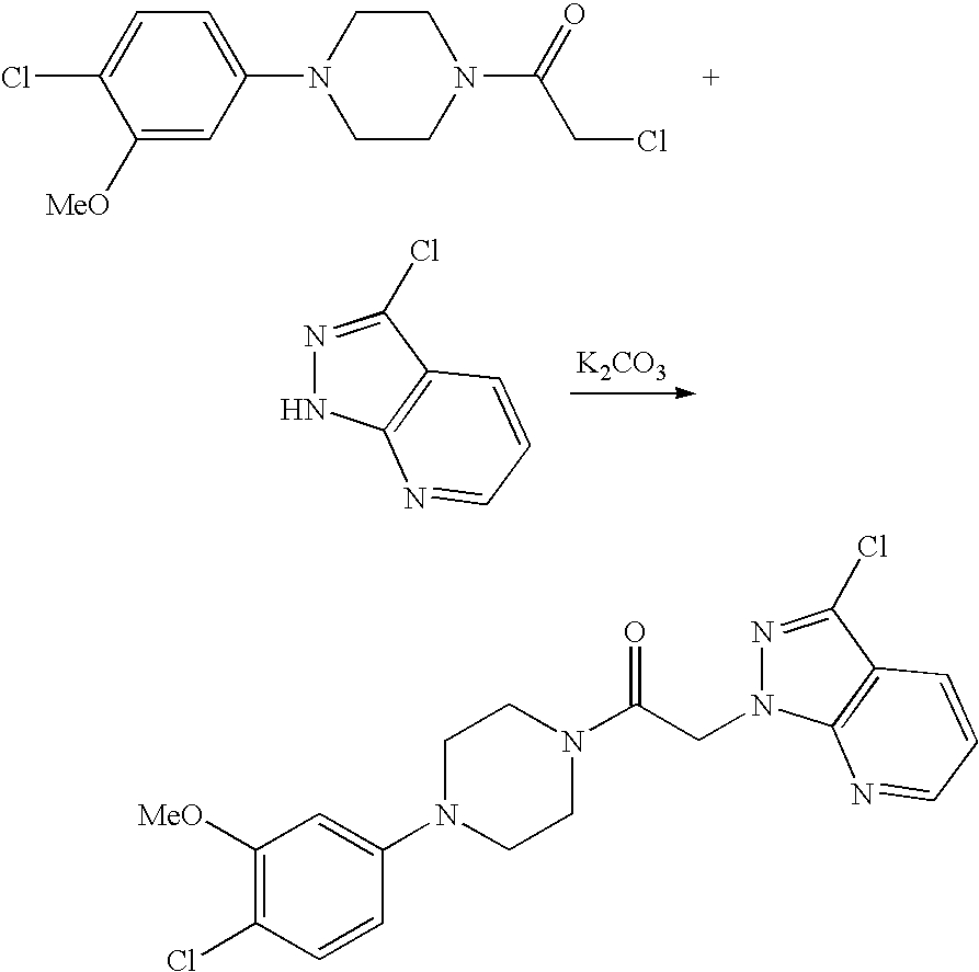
C1([MeO])=CC(N2CCN(C(=O)CCl)CC2)=CC=C1Cl.[K2CO3].N1=C(Cl)C2=C(N1)N=CC=C2.N1=C(Cl)C2=C(N=CC=C2)N1CC(N1CCN(C2=CC([MeO])=C(Cl)C=C2)CC1)=O
